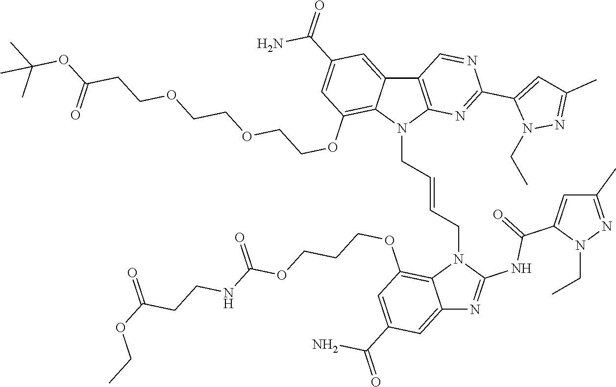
C12=CC(C(=O)N)=CC(OCCCOC(NCCC(OCC)=O)=O)=C1N(CC=CCN1C3=C(C4=CC(C(=O)N)=CC(OCCOCCOCCC(OC(C)(C)C)=O)=C14)C=NC(C1=CC(C)=NN1CC)=N3)C(NC(C1=CC(C)=NN1CC)=O)=N2
